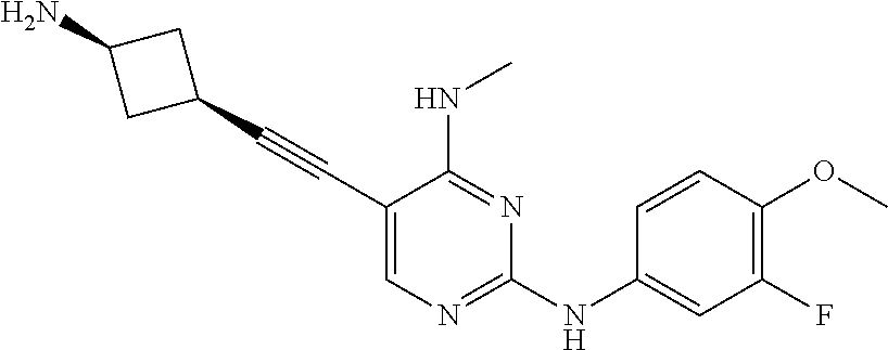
C1(C#CC2=CN=C(NC3=CC(F)=C(OC)C=C3)N=C2NC)CC(N)C1
